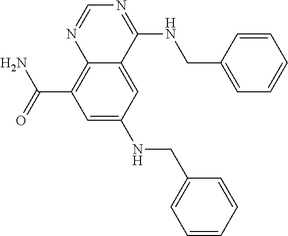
C1=C(NCC2=CC=CC=C2)C=C2C(=C1C(=O)N)N=CN=C2NCC1=CC=CC=C1
